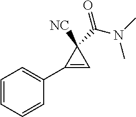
C1=CC=CC(C2=CC2([NC])C(=O)N(C)C)=C1
